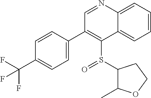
C1=NC2=CC=CC=C2C(S(=O)C2C(C)OCC2)=C1C1=CC=C(C(F)(F)F)C=C1
